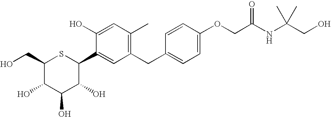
C1(CO)C(O)C(O)C(O)C(C2=CC(CC3=CC=C(OCC(NC(CO)(C)C)=O)C=C3)=C(C)C=C2O)S1
